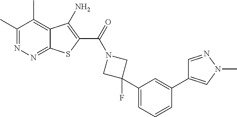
C1(C)=NN=C2C(=C1C)C(N)=C(C(=O)N1CC(F)(C3=CC=CC(C4=CN(C)N=C4)=C3)C1)S2
